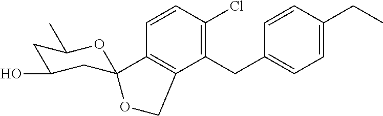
C1(CC2=CC=C(CC)C=C2)=C(Cl)C=CC2=C1COC21CC(O)CC(C)O1
